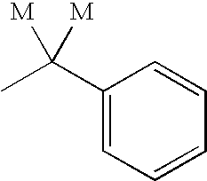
CC(C1=CC=CC=C1)([M])[M]
